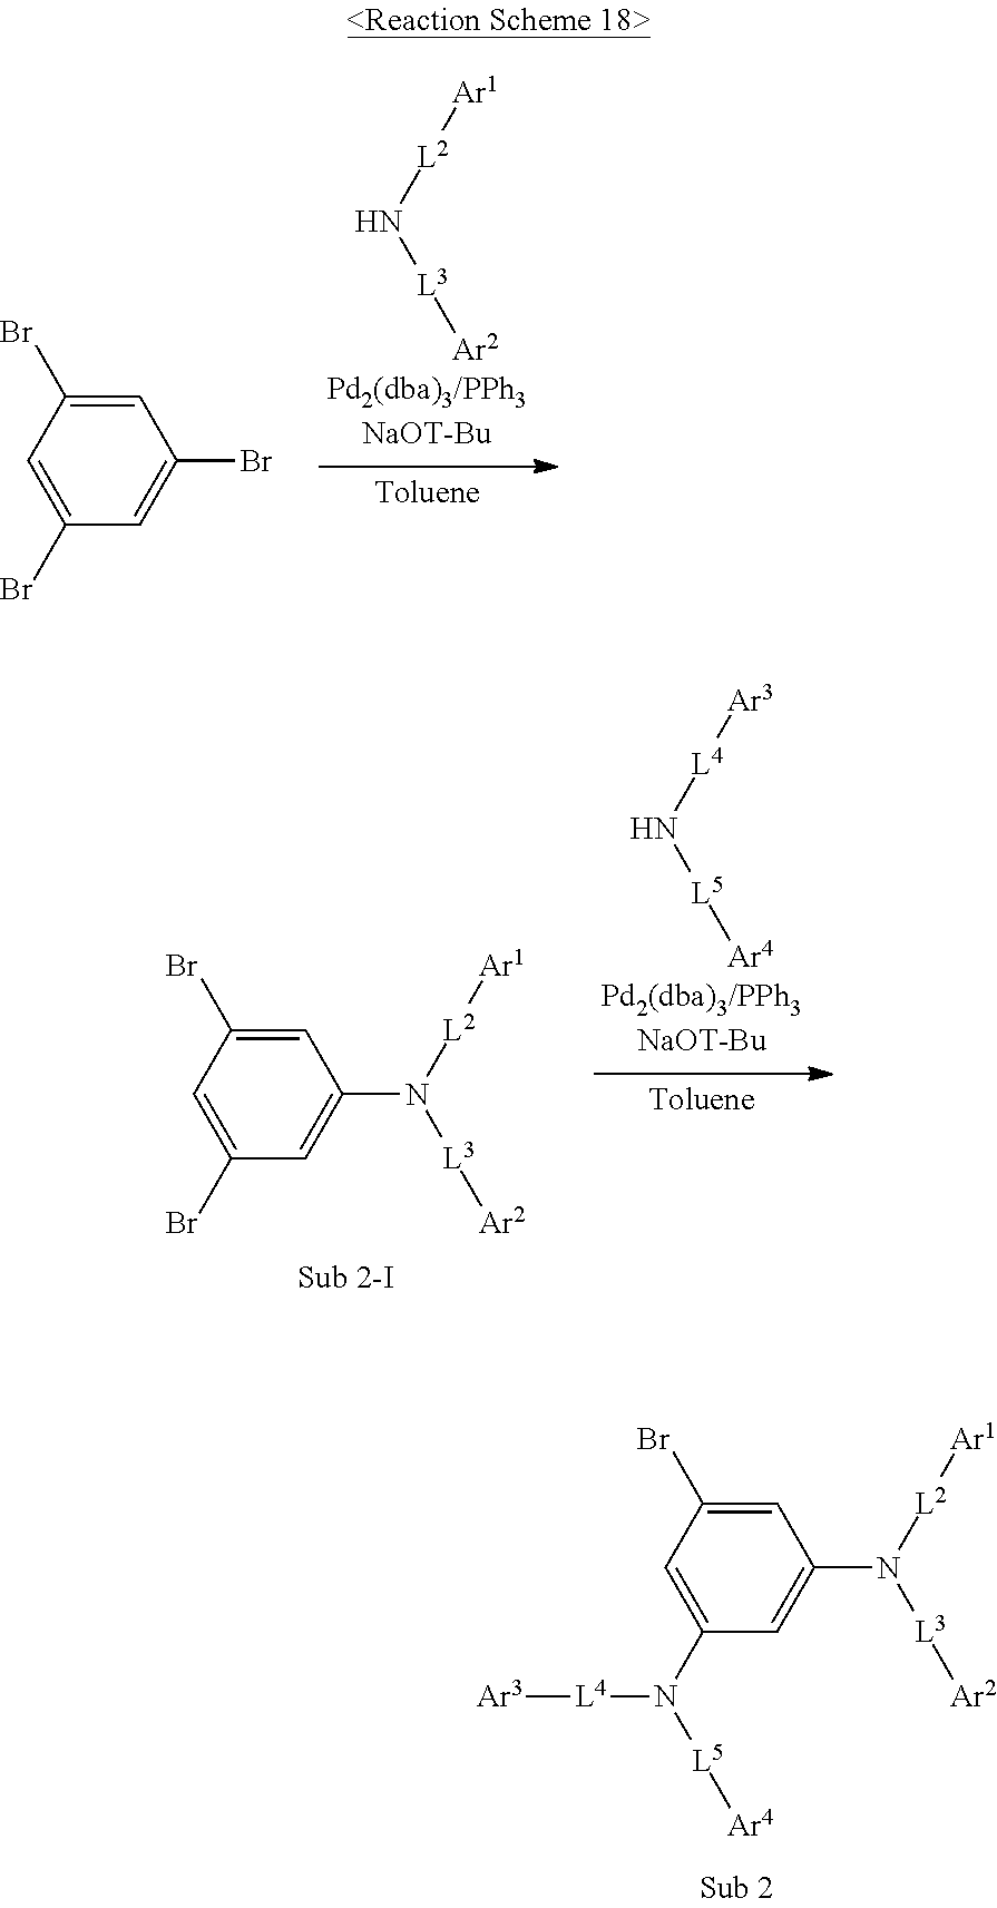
C1=C(N([L5][Ar4])[L4][Ar3])C=C(N([L2][Ar1])[L3][Ar2])C=C1Br.[L2](N[L3][Ar2])[Ar1].C1=C(Br)C=C(Br)C=C1Br.[L4](N[L5][Ar4])[Ar3].C1=C(Br)C=C(N([L2][Ar1])[L3][Ar2])C=C1Br
